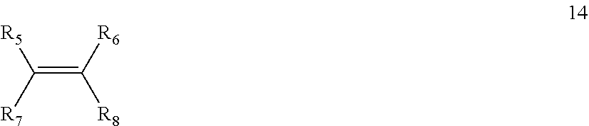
C(=C([R6])[R8])([R7])[R5]
